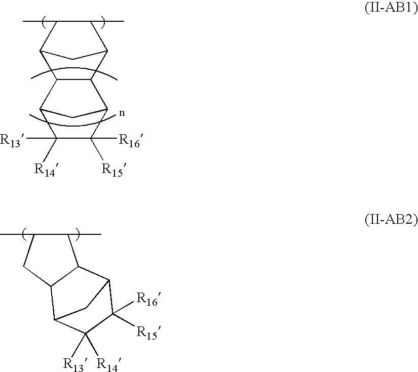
C1(C)C(C)CC2C1C1C([R16])([R15])C([R13])([R14])C2C1.C12C(C)C(C)C(C1)C1C2C2C([R16])([R15])C([R13])([R14])C1C2
